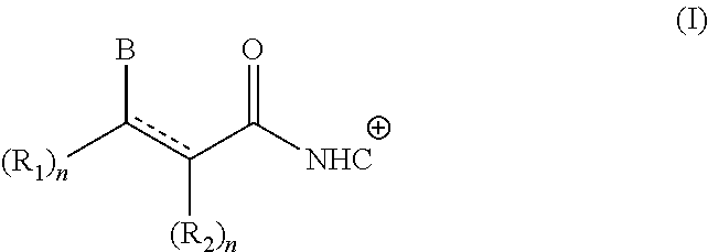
[(R1)n]c(c(C([NHC])=O)[(R2)n])B
